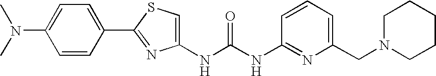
N(C(NC1=NC(CN2CCCCC2)=CC=C1)=O)C1=CSC(C2=CC=C(N(C)C)C=C2)=N1
